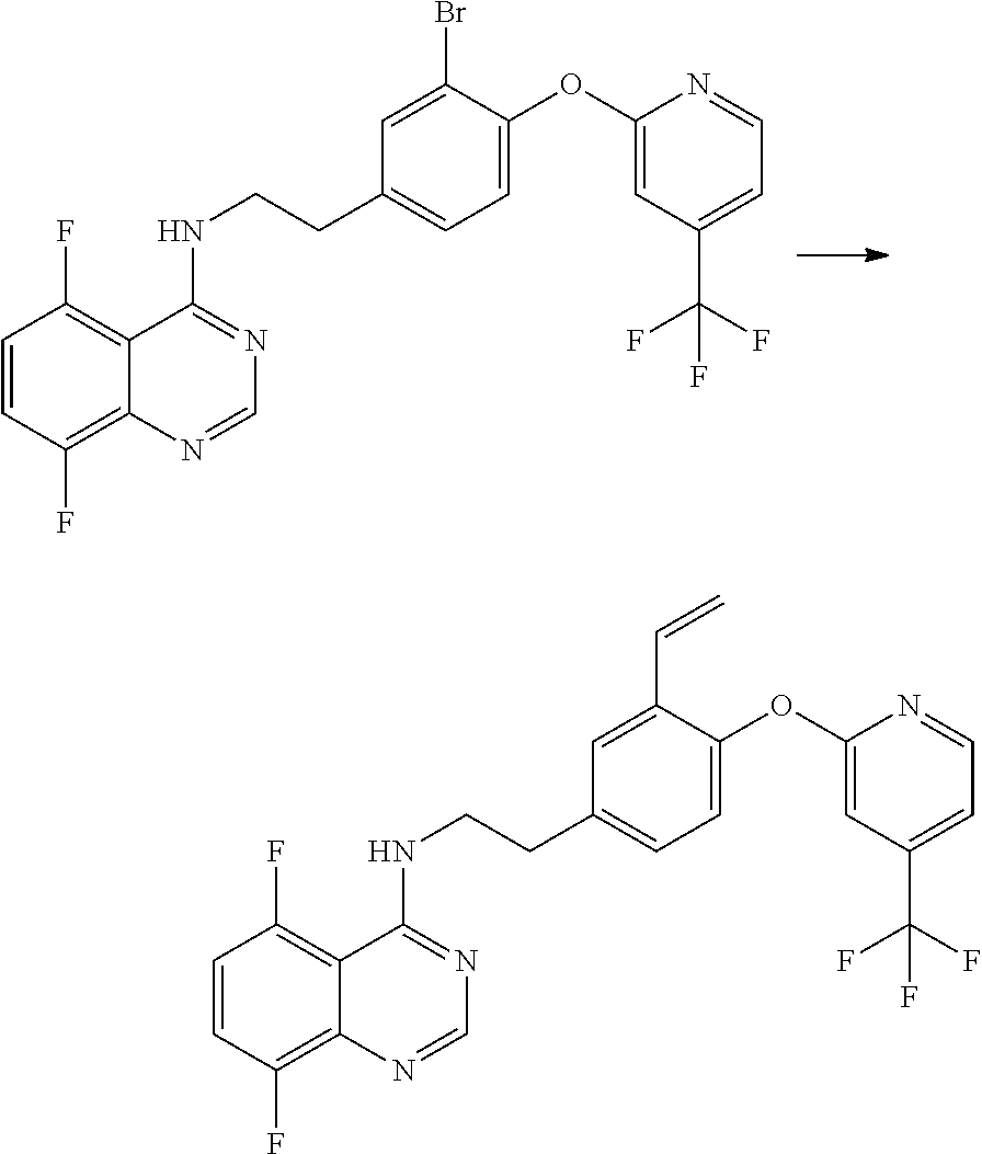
C1=CC(F)=C2C(=C1F)C(NCCC1=CC=C(OC3=CC(C(F)(F)F)=CC=N3)C(Br)=C1)=NC=N2.C1=CC(F)=C2C(=C1F)C(NCCC1=CC=C(OC3=CC(C(F)(F)F)=CC=N3)C(C=C)=C1)=NC=N2
